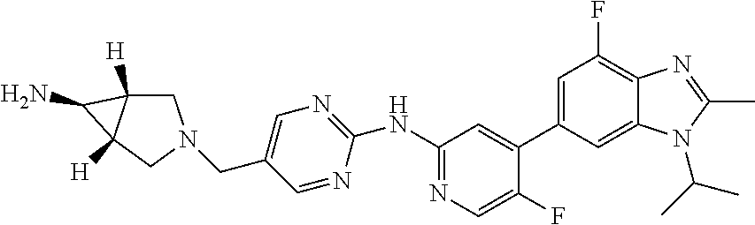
C1(NC2=NC=C(CN3CC4([H])C([H])(C3)C4N)C=N2)=NC=C(F)C(C2=CC(F)=C3C(=C2)N(C(C)C)C(C)=N3)=C1
